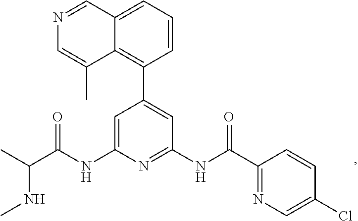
C1=C(NC(C(C)NC)=O)N=C(NC(=O)C2=NC=C(Cl)C=C2)C=C1C1=C2C(=CC=C1)C=NC=C2C
